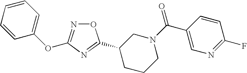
O1N=C(OC2=CC=CC=C2)N=C1C1CCCN(C(=O)C2=CN=C(F)C=C2)C1
